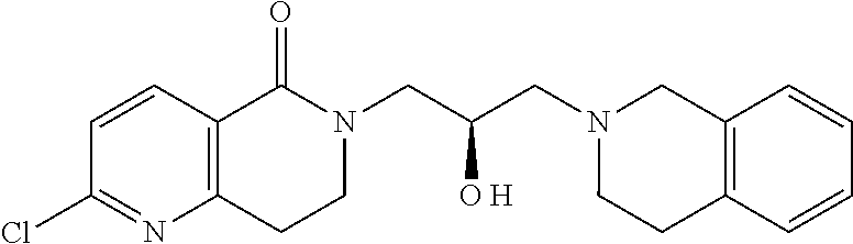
C1=CC2=C(N=C1Cl)CCN(CC([O H])CN1CCC3=C(C1)C=CC=C3)C2=O
